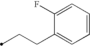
C(CC1=CC=CC=C1F)C
